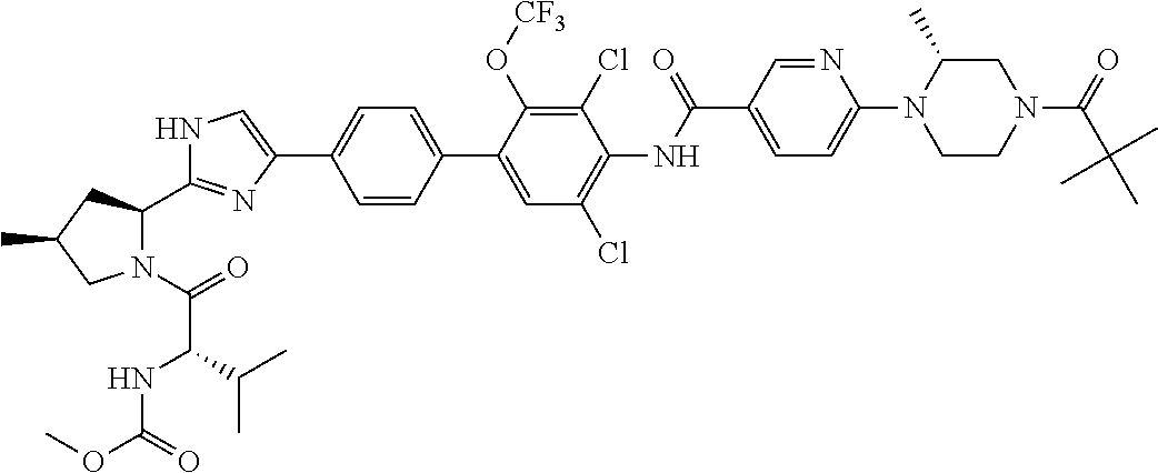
N1C=C(C2=CC=C(C3=CC(Cl)=C(NC(C4=CC=C(N5CCN(C(C(C)(C)C)=O)CC5C)N=C4)=O)C(Cl)=C3O[CF3])C=C2)N=C1C1N(C(=O)C(NC(OC)=O)C(C)C)CC(C)C1
